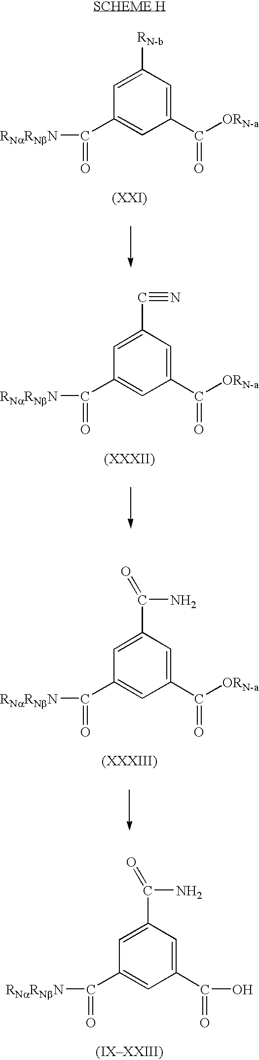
C1(C(=O)[RNaRNbN])=CC(C(=O)O)=CC(C(N)=O)=C1.C1(C(=O)[RNaRNbN])=CC(C([ORN-a])=O)=CC([RN-b])=C1.C1(C(=O)[RNaRNbN])=CC(C([ORN-a])=O)=CC(C#N)=C1.C1(C(=O)[RNaRNbN])=CC(C([ORN-a])=O)=CC(C(N)=O)=C1
